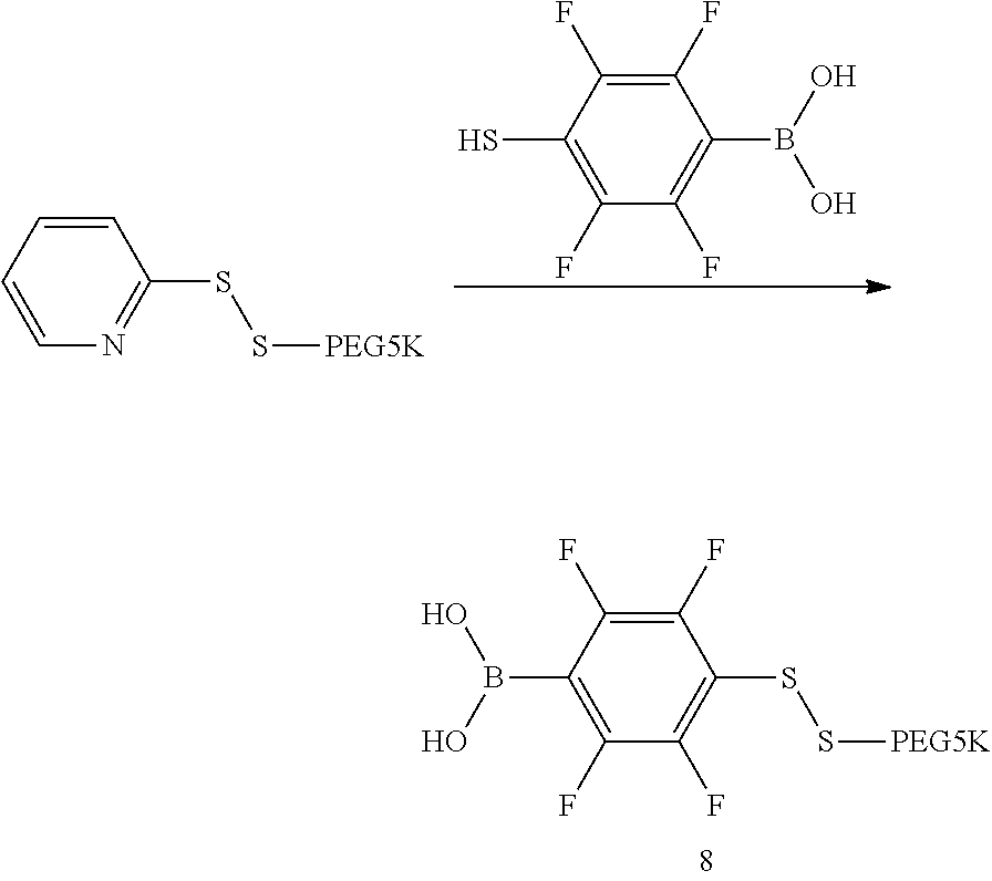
C1(F)=C(F)C(SS[PEG5K])=C(F)C(F)=C1B(O)O.C1(F)=C(F)C(B(O)O)=C(F)C(F)=C1S.C1=CC(SS[PEG5K])=NC=C1
